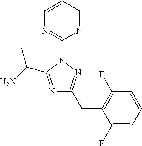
N1=C(C(N)C)N(C2=NC=CC=N2)N=C1CC1=C(F)C=CC=C1F
